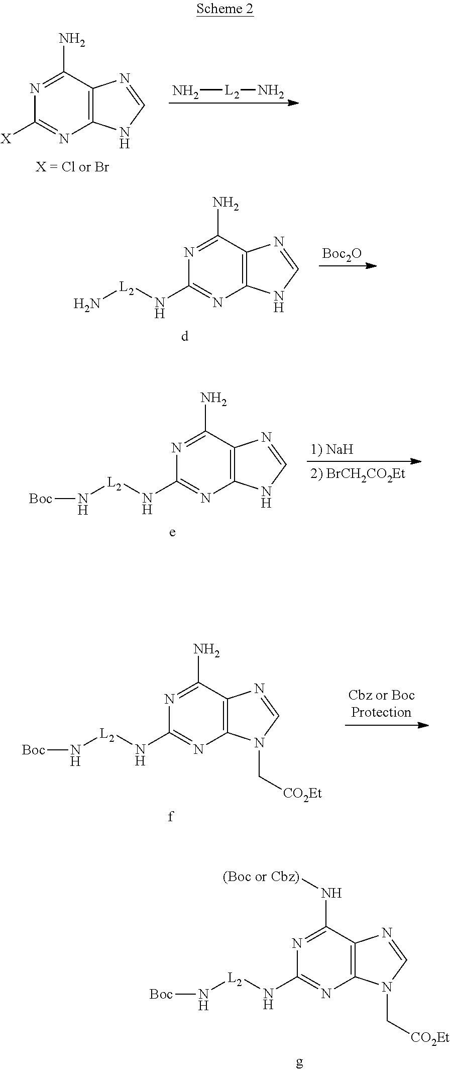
C1(N[(Boc or Cbz)])=NC(N[L2]N[Boc])=NC2=C1N=CN2C[CO2Et].C1(N)=NC([X])=NC2=C1N=CN2.N[L2]N.C1(N)=NC(N[L2]N)=NC2=C1N=CN2.[Boc2O].C1(N)=NC(N[L2]N[Boc])=NC2=C1N=CN2.[1) NaH].C1(N)=NC(N[L2]N[Boc])=NC2=C1N=CN2C[CO2Et]
